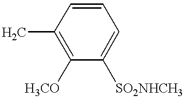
C1([H3CO])=C(C)C=CC=C1[SO2NHCH3]
